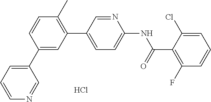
C1(C2=CC=CN=C2)=CC(C2=CC=C(NC(C3=C(F)C=CC=C3Cl)=O)N=C2)=C(C)C=C1.Cl
